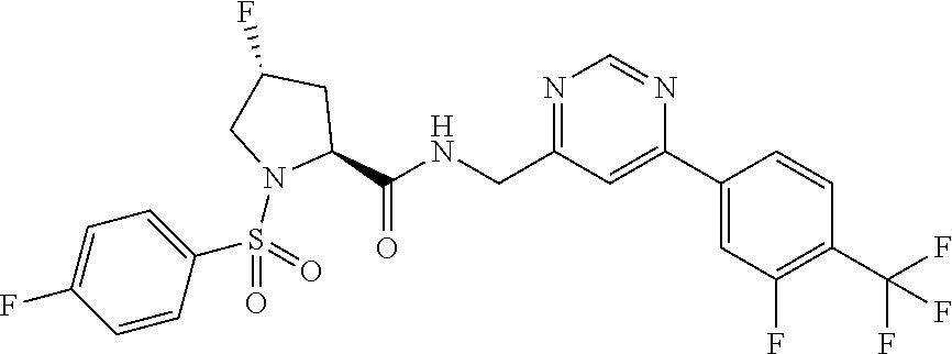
C1(C2=CC(F)=C(C(F)(F)F)C=C2)=CC(CNC(C2CC(F)CN2S(=O)(C2=CC=C(F)C=C2)=O)=O)=NC=N1
